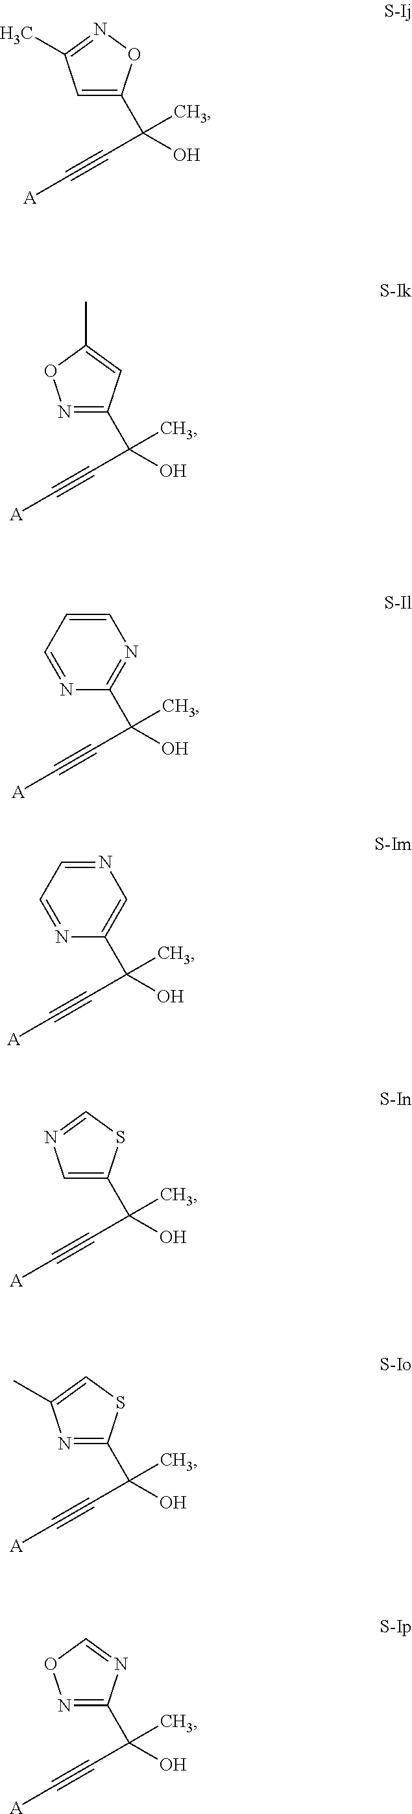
[A]C#CC(O)(C)C1=CC(C)=NO1.[A]C#CC(O)(C)C1=NOC(C)=C1.[A]C#CC(O)(C)C1=NC=CC=N1.[A]C#CC(O)(C)C1=CN=CC=N1.[A]C#CC(O)(C)C1=CN=CS1.[A]C#CC(O)(C)C1=NC(C)=CS1.[A]C#CC(O)(C)C1=NOC=N1
